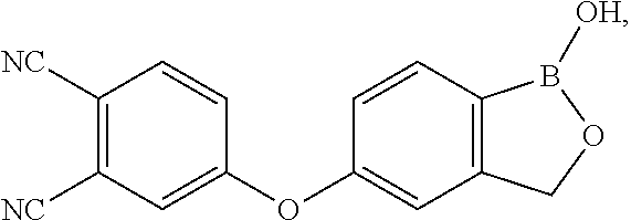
C1([NC])=C([NC])C=C(OC2=CC3=C(C=C2)B([OH])OC3)C=C1
